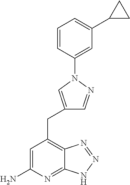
C1=C(N)N=C2C(=C1CC1=CN(C3=CC(C4CC4)=CC=C3)N=C1)N=NN2
